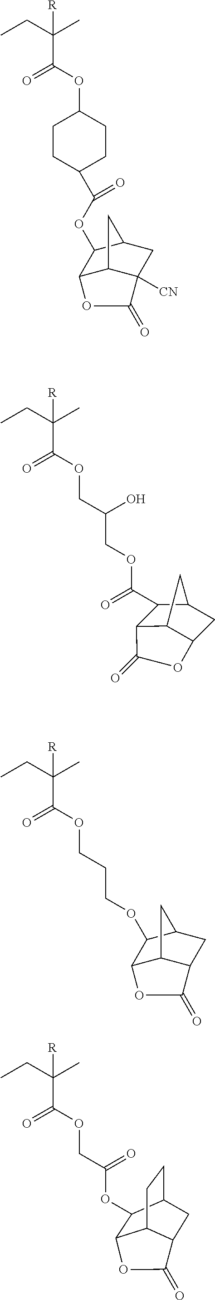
CCC(C)(C(OC1CCC(C(OC2C3C4C([CN])(CC2C4)C(=O)O3)=O)CC1)=O)[R].CCC(C)(C(OCC(COC(C1C2C3C(CC1C3)OC2=O)=O)O)=O)[R].CCC(C)(C(OCCCOC1C2C3C(CC1C3)C(=O)O2)=O)[R].CCC(C)(C(OCC(=O)OC1C2C3CCC1CC3C(=O)O2)=O)[R]
